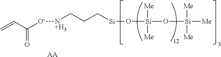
C=CC([O-][N+H3]CCC[Si]O[Si](O[Si]([Me])([Me])[Me])([Me])[Me])=O.[AA]
